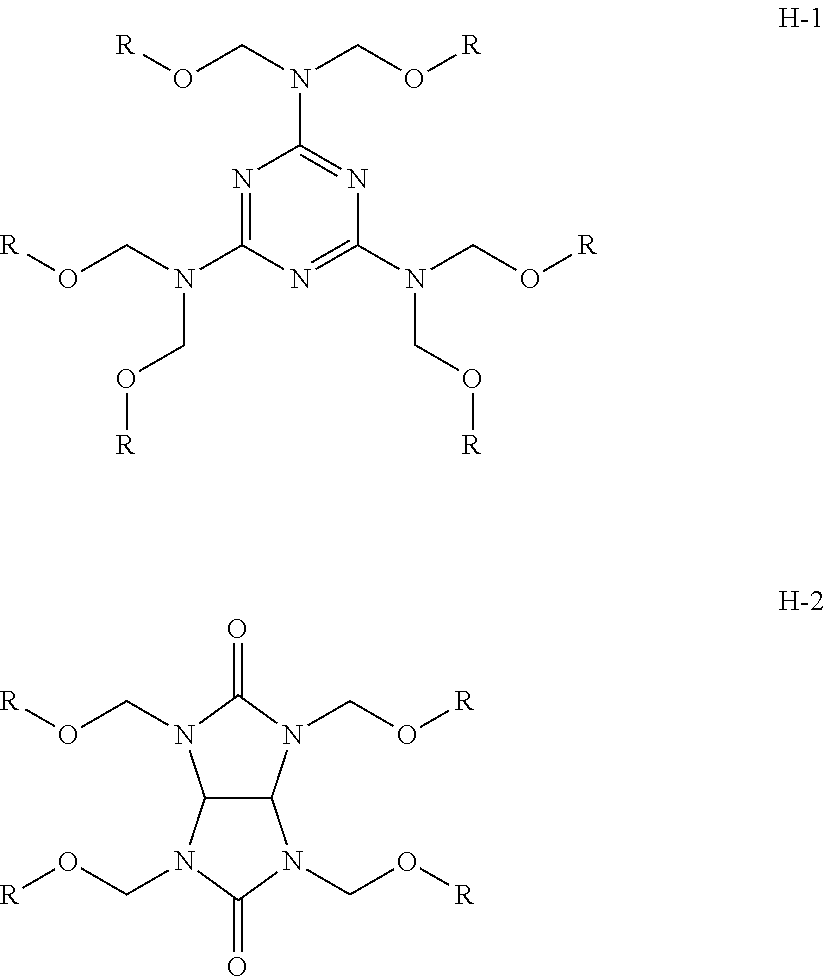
N1=C(N(CO[R])CO[R])N=C(N(CO[R])CO[R])N=C1N(CO[R])CO[R].C12C(N(CO[R])C(=O)N1CO[R])N(CO[R])C(=O)N2CO[R]
